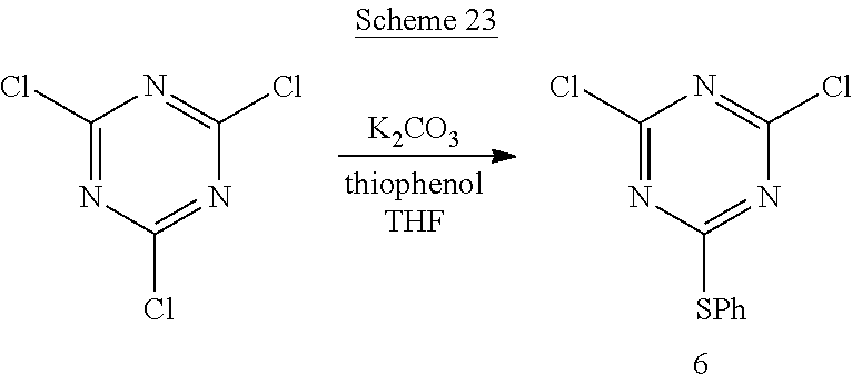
[K2CO3].C1(Cl)=NC([SPh])=NC(Cl)=N1.C1(Cl)=NC(Cl)=NC(Cl)=N1
